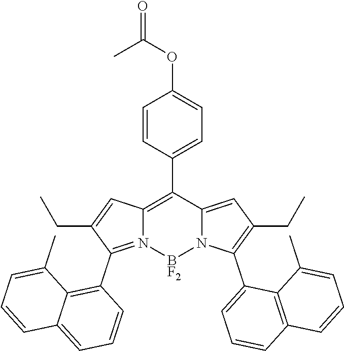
C1=CC(C2=C3N(=C(C4=C5C(=CC=C4)C=CC=C5C)C(CC)=C3)[BF2]N3C2=CC(CC)=C3C2=CC=CC3=C2C(C)=CC=C3)=CC=C1OC(=O)C
